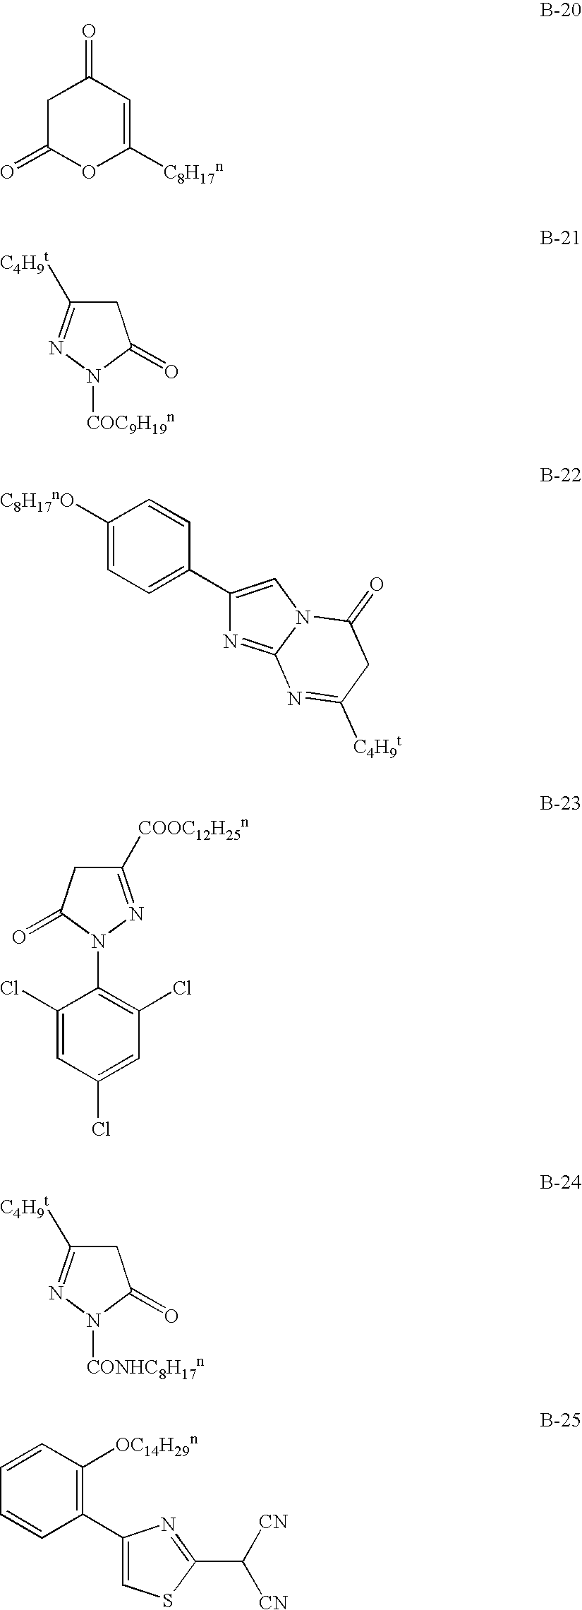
C1C(=O)OC([C8H17n])=CC1=O.C1C([C4H9t])=NN([COC9H19n])C1=O.C1([C8H17nO])=CC=C(C2=CN3C(=N2)N=C([C4H9t])CC3=O)C=C1.C1([COOC12H25n])=NN(C2=C(Cl)C=C(Cl)C=C2Cl)C(=O)C1.C1C([C4H9t])=NN([CONHC8H17n])C1=O.C1=CC([OC14H29n])=C(C2=CSC(C([CN])[CN])=N2)C=C1
